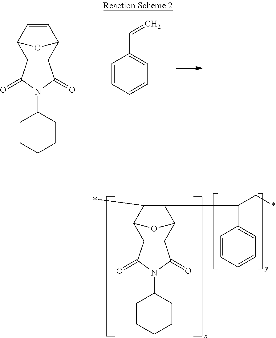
C1CCCCC1N1C(=O)C2C(C3C=CC2O3)C1=O.C1=CC=CC=C1C=C.C1CCCCC1N1C(=O)C2C(C3C(C(C4=CC=CC=C4)C*)C(*)C2O3)C1=O
